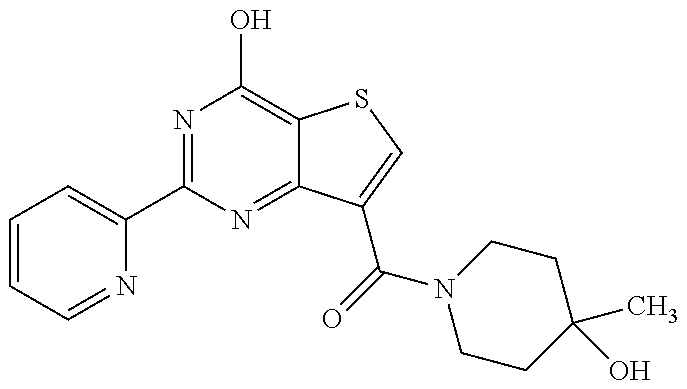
C1=CC=NC(C2=NC(O)=C3C(=N2)C(C(N2CCC(C)(O)CC2)=O)=CS3)=C1
